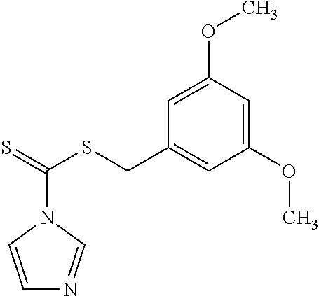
C1=CN(C(=S)SCC2=CC(OC)=CC(OC)=C2)C=N1
